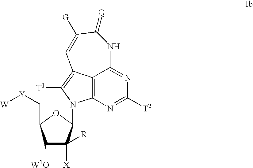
C1([W1O])C([X])([R])C(N2C3=C4C(=C2[T1])C=C([G])C(=[Q])NC4=NC([T2])=N3)OC1C[Y][W]
